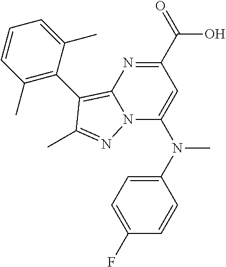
OC(C1=NC2=C(C3=C(C)C=CC=C3C)C(C)=NN2C(N(C2=CC=C(F)C=C2)C)=C1)=O
